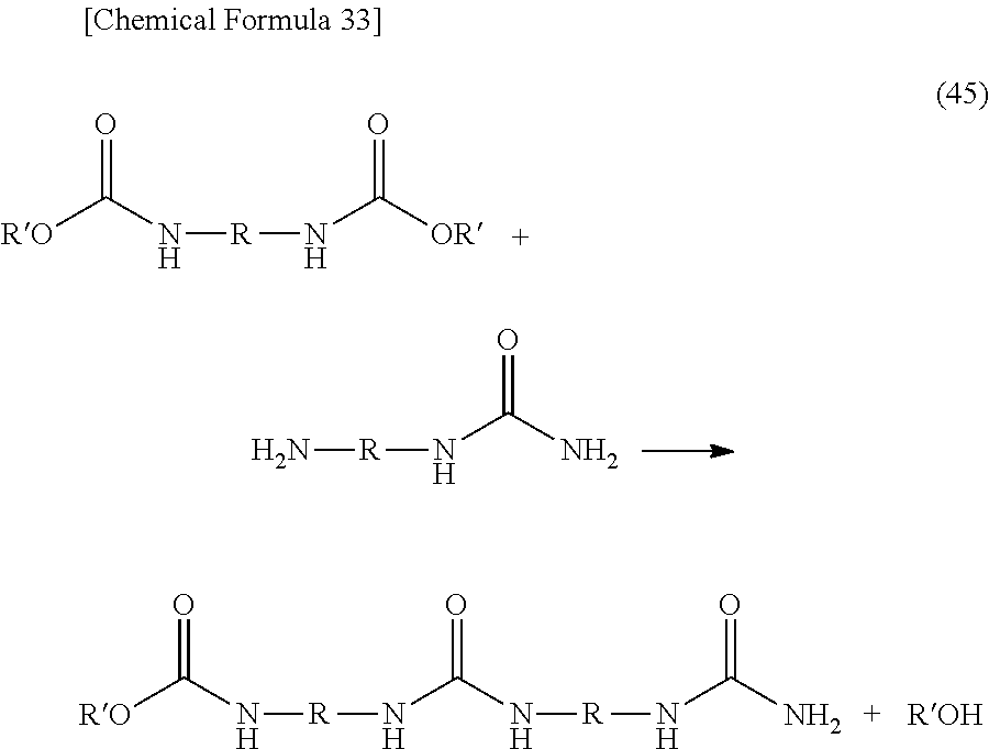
N[R]NC(N)=O.N([R]NC(=O)N[R]NC(N)=O)C([RO])=O.[ROH].N([R]NC([OR])=O)C([RO])=O
